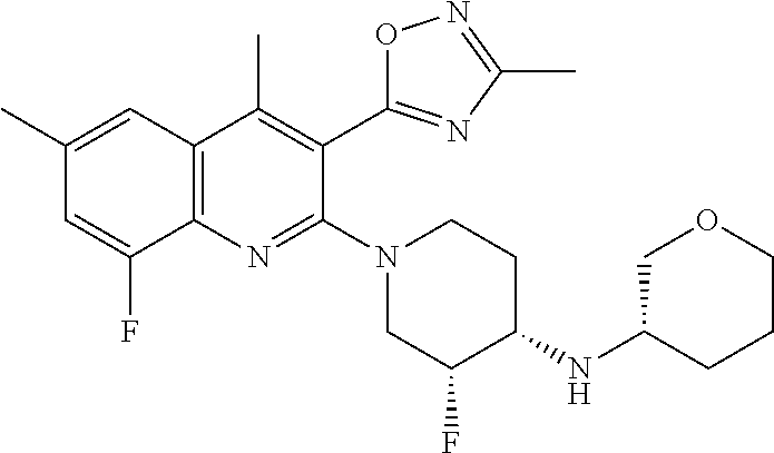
C1(C)=CC2=C(N=C(N3CCC(NC4COCCC4)C(F)C3)C(C3=NC(C)=NO3)=C2C)C(F)=C1
